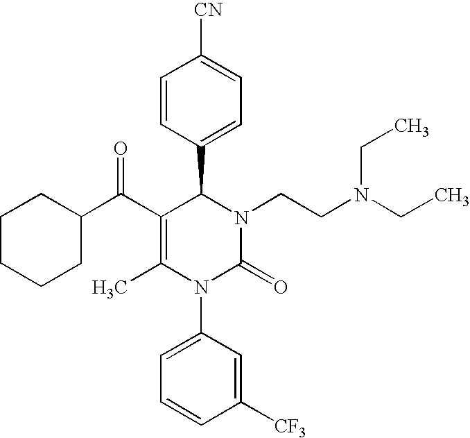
C1(C(C2=C(C)N(C3=CC=CC([CF3])=C3)C(=O)N(CCN(CC)CC)C2C2=CC=C([CN])C=C2)=O)CCCCC1
